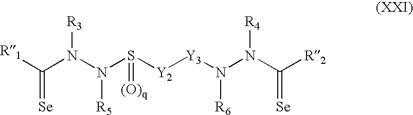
C(N(N(S([Y2][Y3]N(N(C([R2])=[Se])[R4])[R6])=[(O)q])[R5])[R3])([R1])=[Se]
